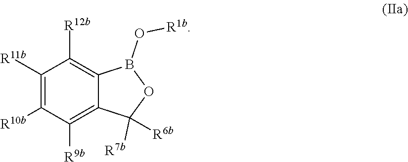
C1([R12b])=C2C(=C([R9b])C([R10b])=C1[R11b])C([R7b])([R6b])OB2O[R1b]
